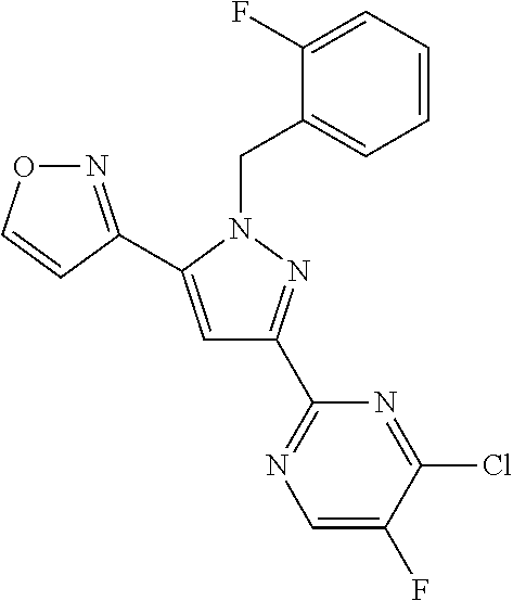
N1=C(C2=CC(C3=NC=C(F)C(Cl)=N3)=NN2CC2=CC=CC=C2F)C=CO1
